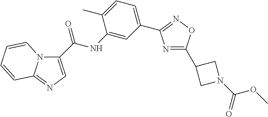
C1(C(NC2=CC(C3=NOC(C4CN(C(=O)OC)C4)=N3)=CC=C2C)=O)=CN=C2N1C=CC=C2
